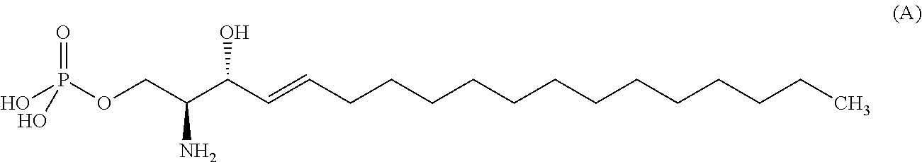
OP(OCC(C(C=CCCCCCCCCCCCCC)O)N)(O)=O
